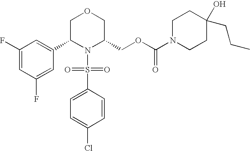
C1(F)=CC(F)=CC(C2N(S(=O)(=O)C3=CC=C(Cl)C=C3)C(COC(=O)N3CCC(O)(CCC)CC3)COC2)=C1
